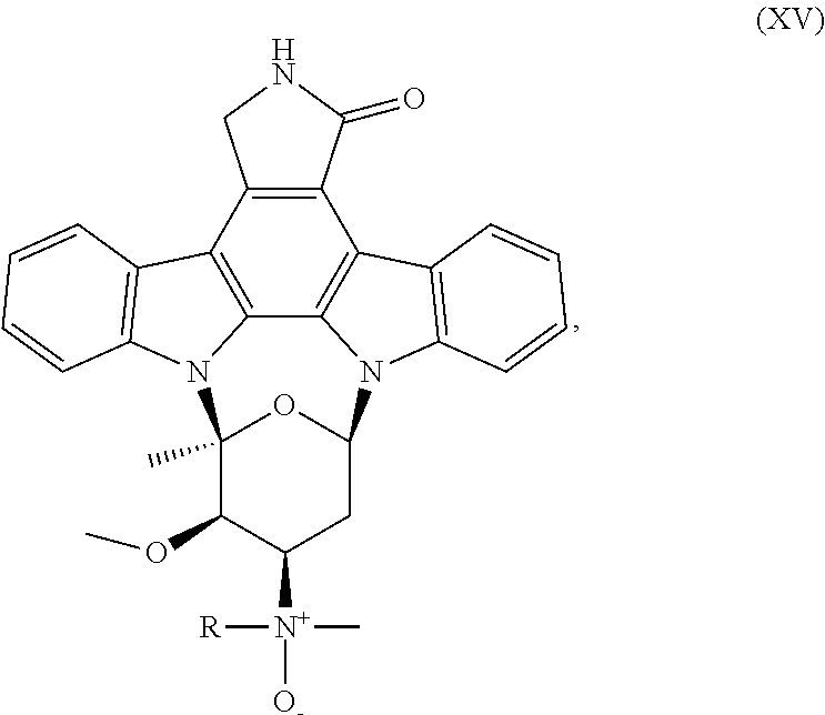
C12=C(C3=C4C5=C1C1=C(N5C5CC([N+]([O-])(C)[R])C(OC)C(C)(N4C4=C3C=CC=C4)O5)C=CC=C1)CNC2=O
